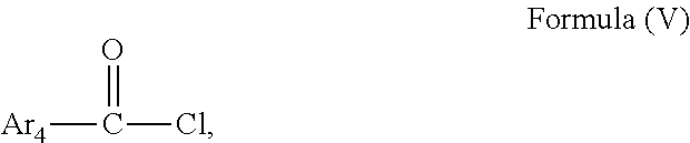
[Ar4]C(=O)Cl
